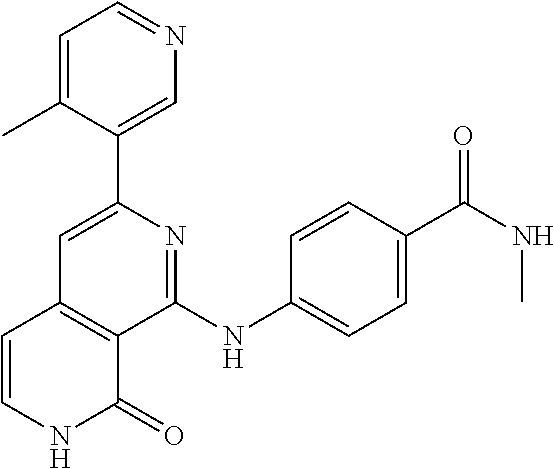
C1(C2=CN=CC=C2C)=CC2=C(C(NC3=CC=C(C(NC)=O)C=C3)=N1)C(=O)NC=C2
